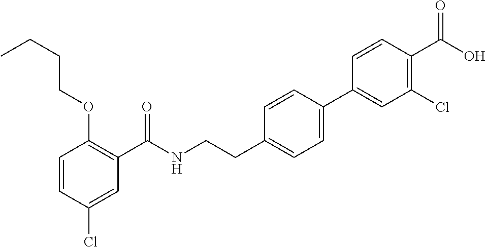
C1=CC(Cl)=CC(C(NCCC2=CC=C(C3=CC(Cl)=C(C(O)=O)C=C3)C=C2)=O)=C1OCCCC
